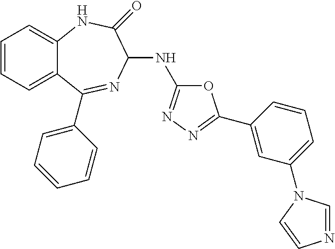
C1=CC=C2C(=C1)NC(=O)C(NC1=NN=C(C3=CC(N4C=NC=C4)=CC=C3)O1)N=C2C1=CC=CC=C1
